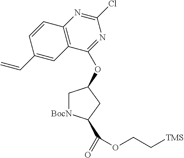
C1[BocN]C(C(=O)OCC[TMS])CC1OC1=NC(Cl)=NC2=C1C=C(C=C)C=C2
